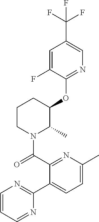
O=C(N1C(C)C(OC2=NC=C(C(F)(F)F)C=C2F)CCC1)C1=NC(C)=CC=C1C1=NC=CC=N1
